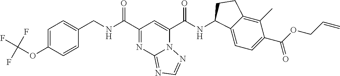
N12C(C(NC3C4=CC=C(C(OCC=C)=O)C(C)=C4CC3)=O)=CC(C(NCC3=CC=C(OC(F)(F)F)C=C3)=O)=NC1=NC=N2
